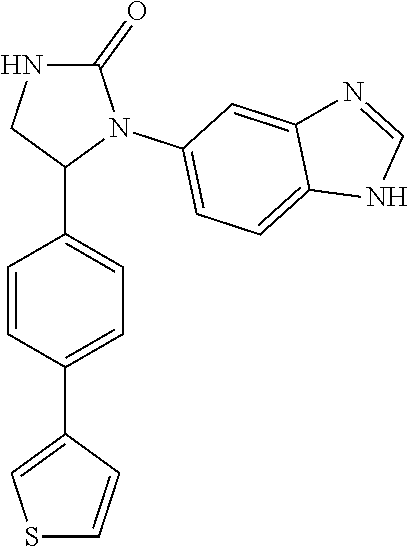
C1(=O)NCC(C2=CC=C(C3=CSC=C3)C=C2)N1C1=CC=C2C(=C1)N=CN2
